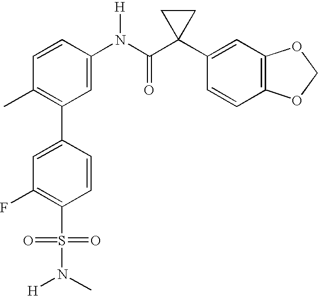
C1(N(C(C2(C3=CC4=C(C=C3)OCO4)CC2)=O)[H])=CC(C2=CC(F)=C(S(=O)(=O)N([H])C)C=C2)=C(C)C=C1
